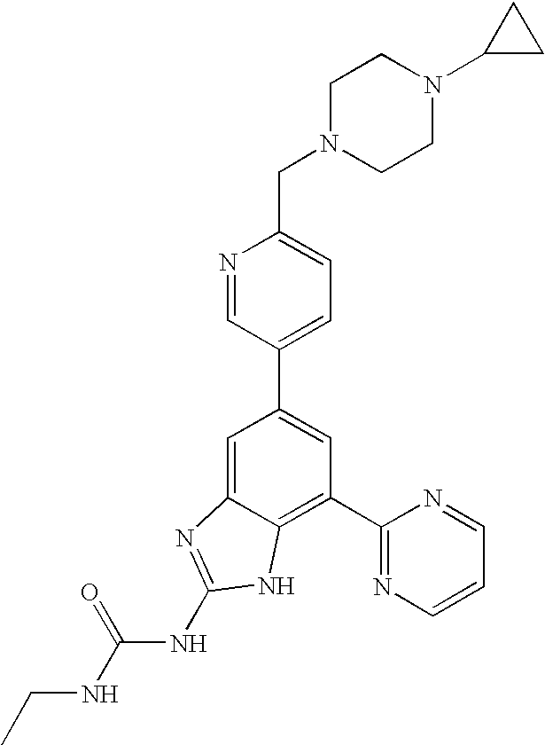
N1=CC(C2=CC(C3=NC=CC=N3)=C3C(=C2)N=C(NC(NCC)=O)N3)=CC=C1CN1CCN(C2CC2)CC1
